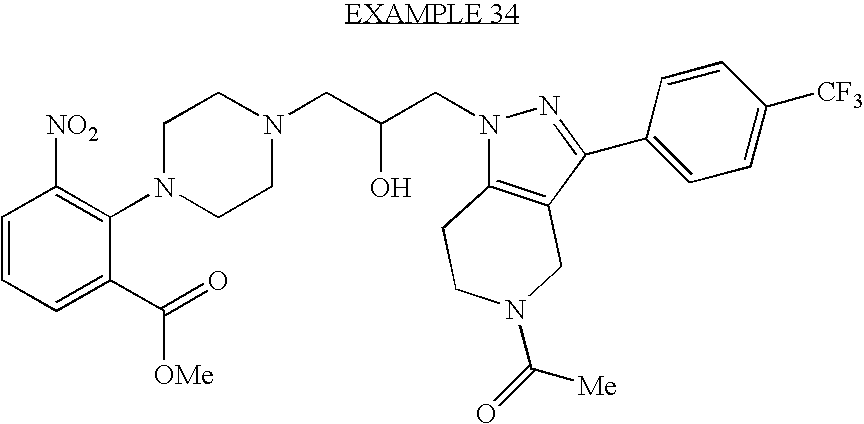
N1(C2=C([NO2])C=CC=C2C([OMe])=O)CCN(CC(CN2C3=C(CN(C(=O)[Me])CC3)C(C3=CC=C([CF3])C=C3)=N2)O)CC1
